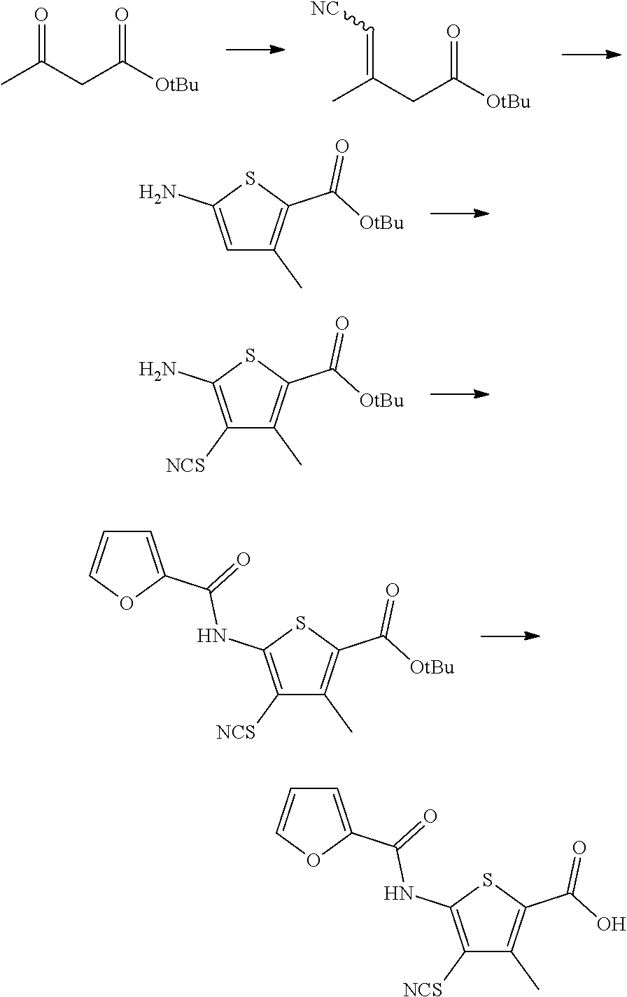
C1=C(N)SC(C(=O)[OtBu])=C1C.C1([NCS])=C(N)SC(C(=O)[OtBu])=C1C.C1([NCS])=C(NC(=O)C2=CC=CO2)SC(C(=O)[OtBu])=C1C.CC(CC([OtBu])=O)=O.CC(CC([OtBu])=O)=C[NC].C1([NCS])=C(NC(=O)C2=CC=CO2)SC(C(=O)O)=C1C
